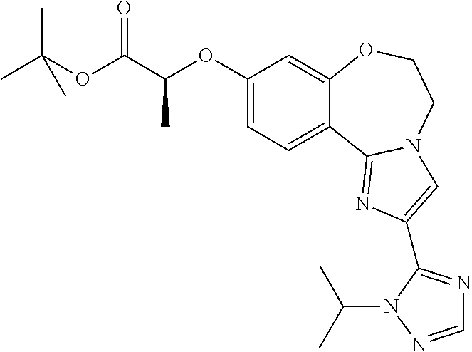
C12=CC=C(OC(C(OC(C)(C)C)=O)C)C=C1OCCN1C2=NC(C2=NC=NN2C(C)C)=C1
